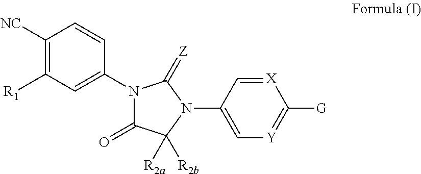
C1([NC])=C([R1])C=C(N2C(=O)C([R2a])([R2b])N(C3=C[Y]=C([G])[X]=C3)C2=[Z])C=C1
